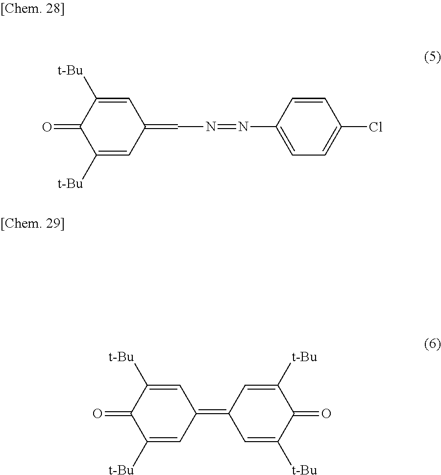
C1([t-Bu])=CC(=CN=NC2=CC=C(Cl)C=C2)C=C([t-Bu])C1=O.C1([t-Bu])=CC(=C2C=C([t-Bu])C(=O)C([t-Bu])=C2)C=C([t-Bu])C1=O
